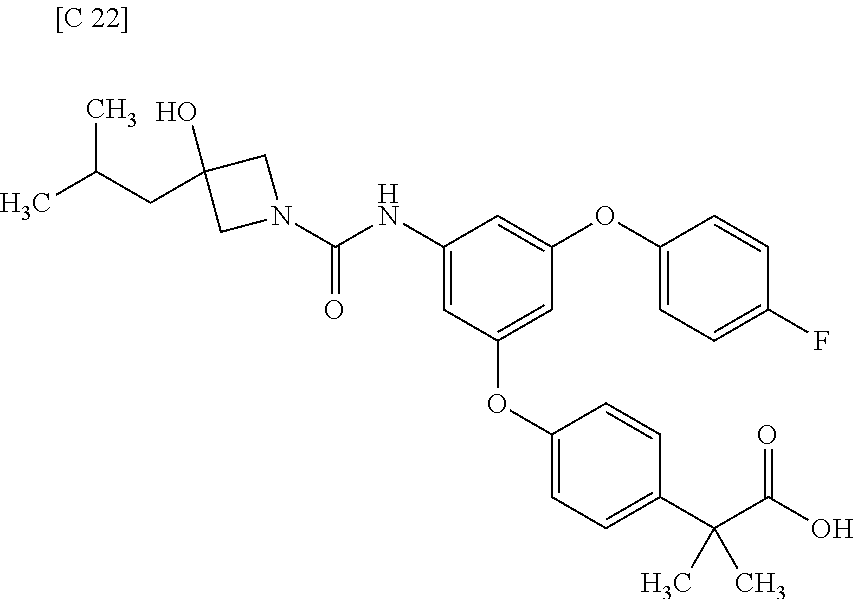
N1(C(NC2=CC(OC3=CC=C(C(C(O)=O)(C)C)C=C3)=CC(OC3=CC=C(F)C=C3)=C2)=O)CC(CC(C)C)(O)C1
